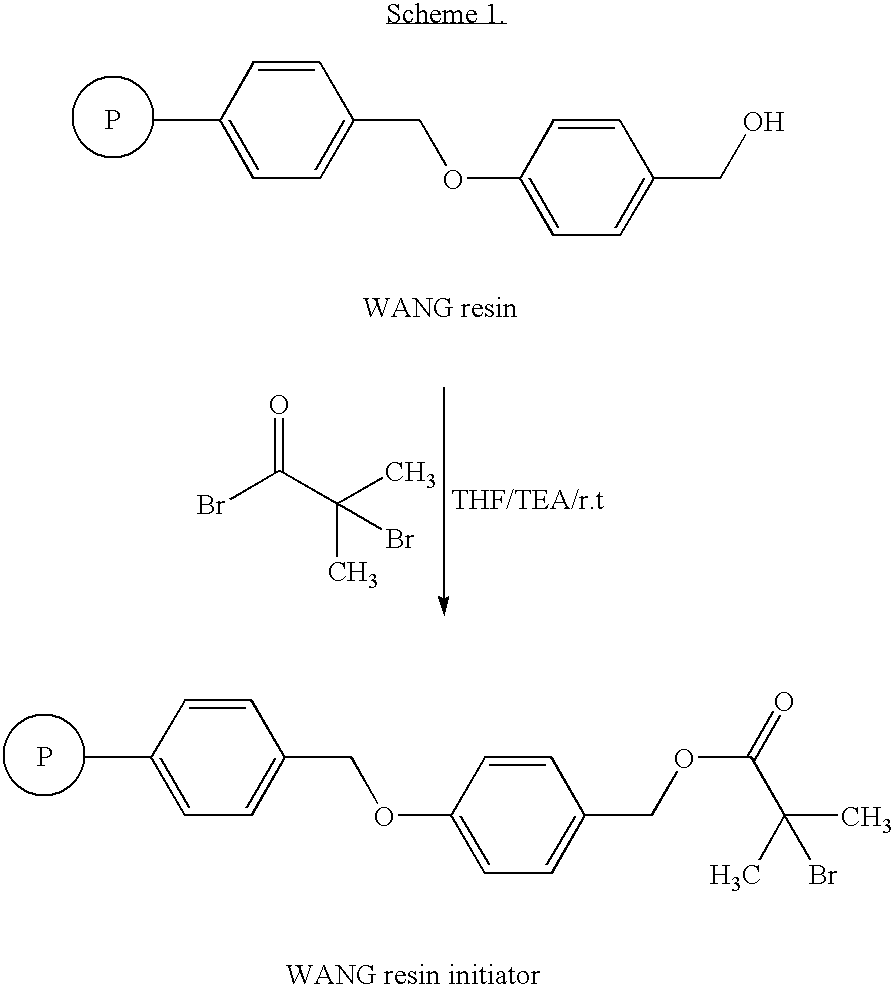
C1=CC(C)=CC=C1COC1=CC=C(CO)C=C1.P.BrC(C(C)(C)Br)=O.C1=CC(C)=CC=C1COC1=CC=C(COC(=O)C(C)(C)Br)C=C1.P
